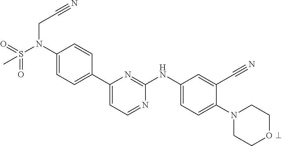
C1(N(S(=O)(=O)C)CC#N)=CC=C(C2=CC=NC(NC3=CC=C(N4CCOCC4)C(C#N)=C3)=N2)C=C1
